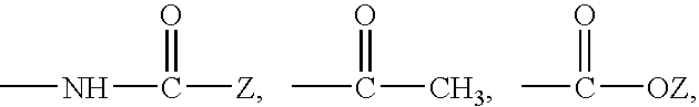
C(C)(=O)C.C([OZ])(C)=O.C([Z])(=O)NC
